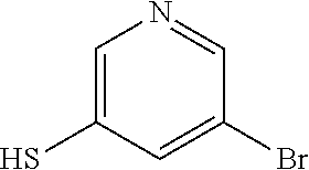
C1=C(S)C=C(Br)C=N1
